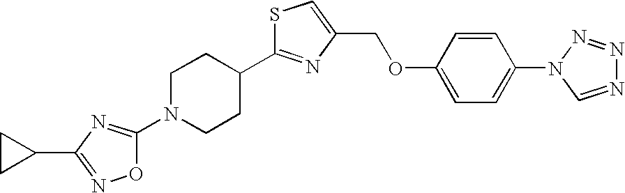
S1C(C2CCN(C3=NC(C4CC4)=NO3)CC2)=NC(COC2=CC=C(N3C=NN=N3)C=C2)=C1
